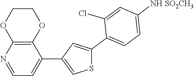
N1=CC=C(C2=CSC(C3=CC=C([NH SO2CH3])C=C3Cl)=C2)C2=C1OCCO2
